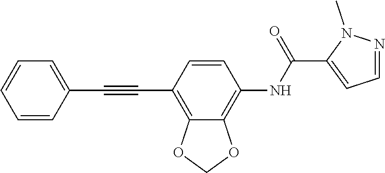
C12=C(C#CC3=CC=CC=C3)C=CC(NC(C3=CC=NN3C)=O)=C1OCO2
